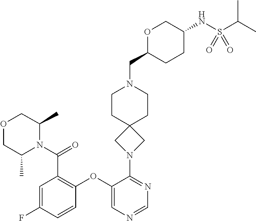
C1=C(F)C=CC(OC2=CN=CN=C2N2CC3(C2)CCN(CC2CCC(NS(C(C)C)(=O)=O)CO2)CC3)=C1C(N1C(C)COCC1C)=O
